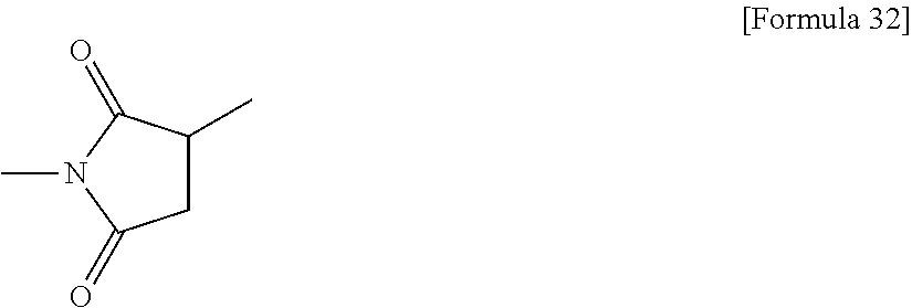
C1C(C)C(=O)N(C)C1=O
